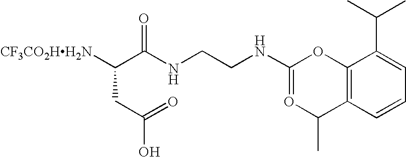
[CF3CO2HH2N]C(C(NCCNC1=OC(C)C2=C(O1)C(C(C)C)=CC=C2)=O)CC(=O)O
